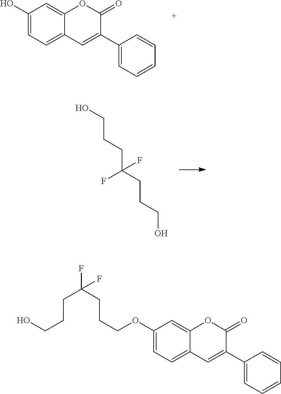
C1(O)=CC=C2C(=C1)OC(=O)C(C1=CC=CC=C1)=C2.C(CCC(CCCO)(F)F)O.C1(OCCCC(CCCO)(F)F)=CC=C2C(=C1)OC(=O)C(C1=CC=CC=C1)=C2
